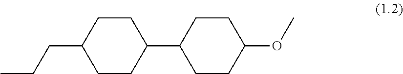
CCCC1CCC(C2CCC(OC)CC2)CC1
